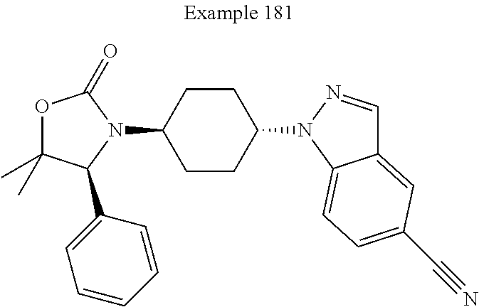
O1C(C)(C)C(C2=CC=CC=C2)N(C2CCC(N3N=CC4=CC(C#N)=CC=C43)CC2)C1=O
